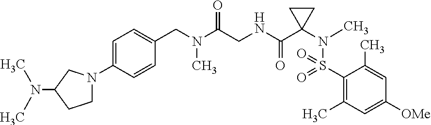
C1(N2CCC(N(C)C)C2)=CC=C(CN(C(CNC(C2(N(C)S(C3=C(C)C=C([OMe])C=C3C)(=O)=O)CC2)=O)=O)C)C=C1
